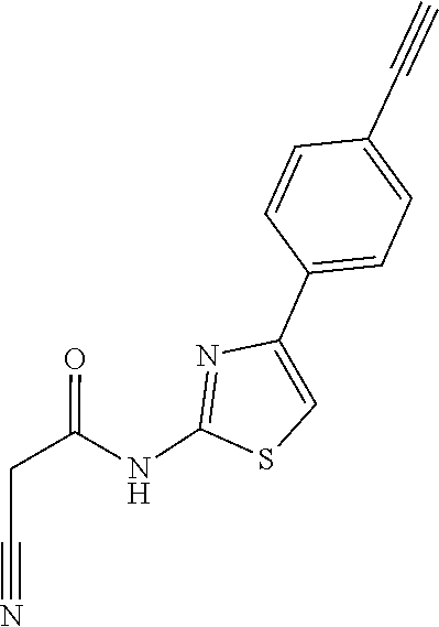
C1=CC(C2=CSC(NC(CC#N)=O)=N2)=CC=C1C#C
